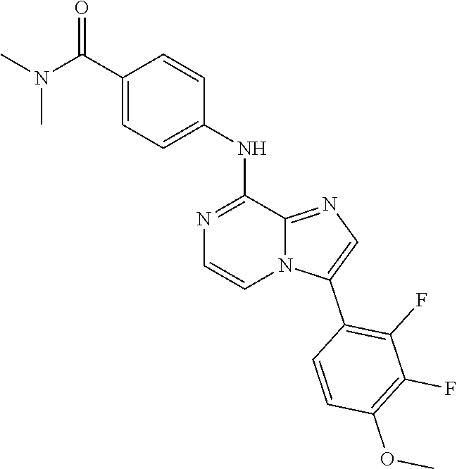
C1(C(N(C)C)=O)=CC=C(NC2=NC=CN3C2=NC=C3C2=C(F)C(F)=C(OC)C=C2)C=C1
